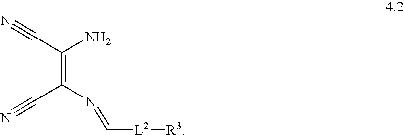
C(C(=C(C#N)N)N=C[L2][R3])#N
